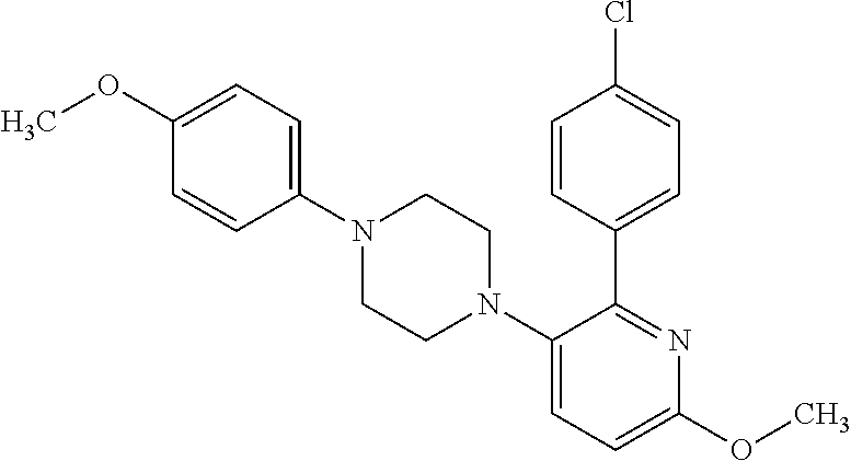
C1(N2CCN(C3=CC=C(OC)N=C3C3=CC=C(Cl)C=C3)CC2)=CC=C(OC)C=C1
